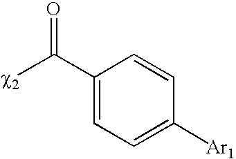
[c2]C(C1=CC=C([Ar1])C=C1)=O
